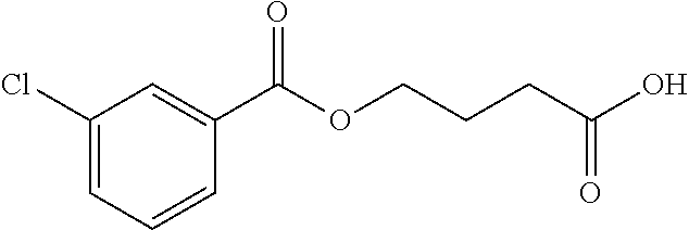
C1(Cl)=CC=CC(C(OCCCC(O)=O)=O)=C1
